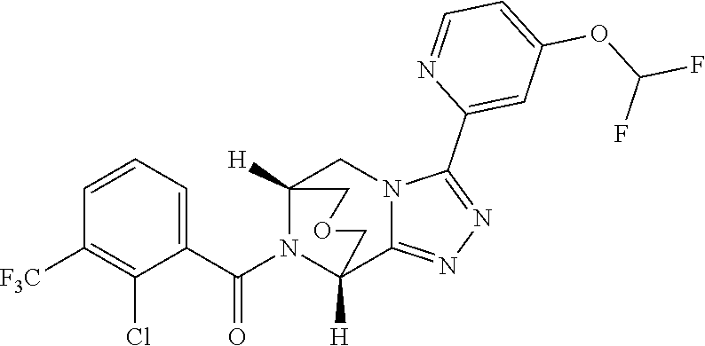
C1=CC=C(C(N2C3([H])C4=NN=C(C5=CC(OC(F)F)=CC=N5)N4CC2([H])COC3)=O)C(Cl)=C1[F3C]
